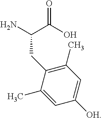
C1=C([OH])C=C(C)C(CC(N)C(O)=O)=C1C
